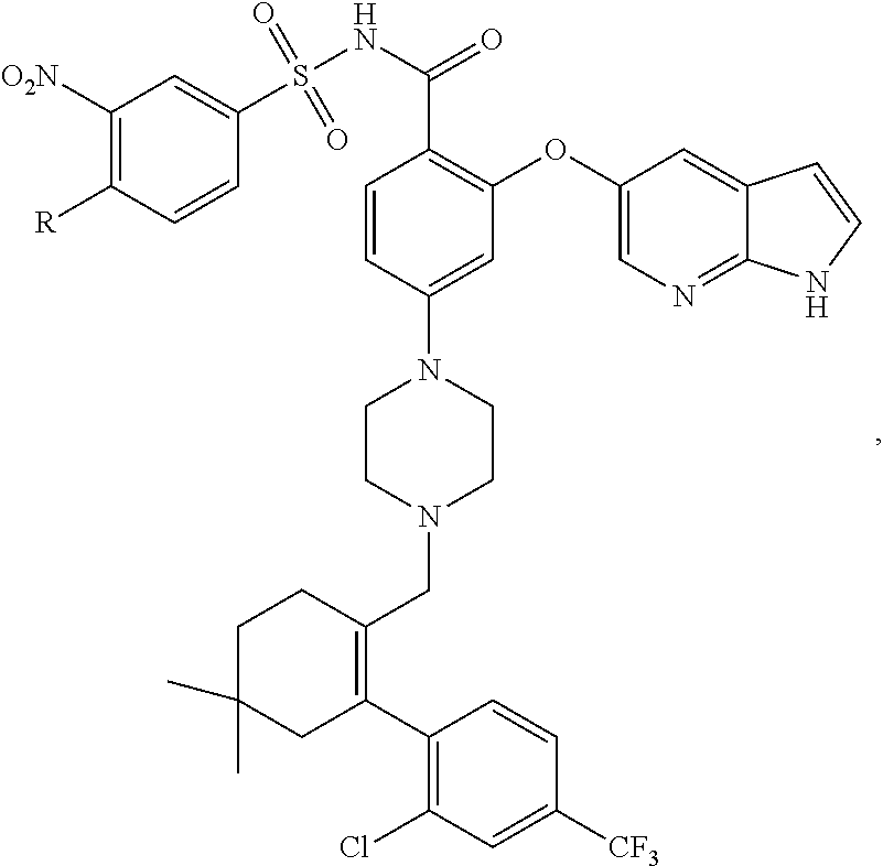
C1=CC(N2CCN(CC3=C(C4=C(Cl)C=C([CF3])C=C4)CC(C)(C)CC3)CC2)=CC(OC2=CN=C3C(=C2)C=CN3)=C1C(=O)NS(C1=CC([O2N])=C([R])C=C1)(=O)=O
